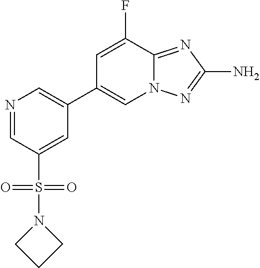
N1=CC(S(=O)(=O)N2CCC2)=CC(C2=CN3C(=NC(N)=N3)C(F)=C2)=C1
